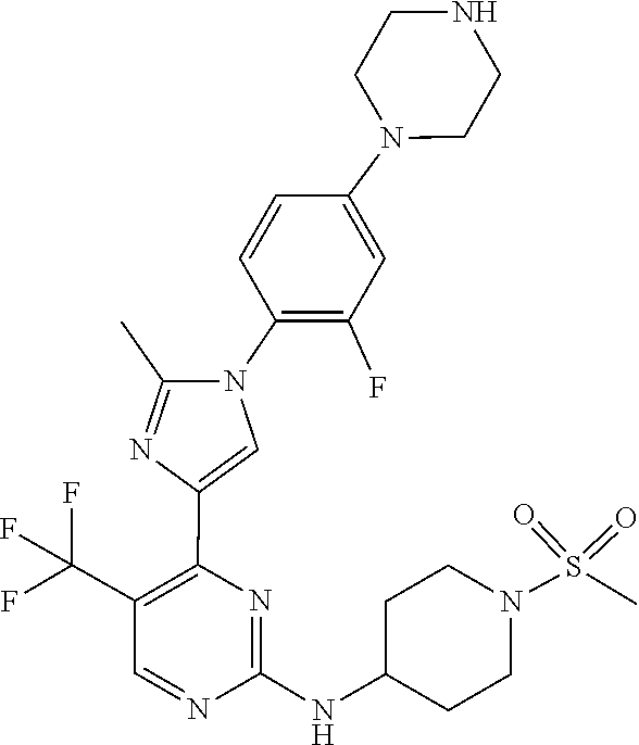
C1C(NC2=NC(C3=CN(C4=C(F)C=C(N5CCNCC5)C=C4)C(C)=N3)=C(C(F)(F)F)C=N2)CCN(S(=O)(=O)C)C1
